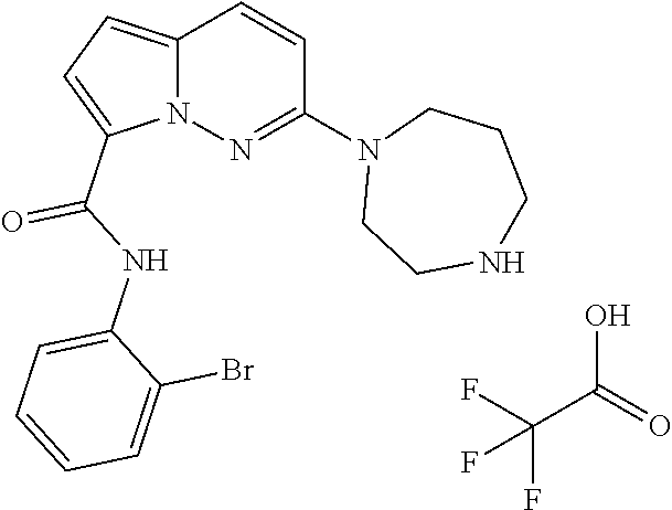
N12C(=CC=C1C(NC1=CC=CC=C1Br)=O)C=CC(N1CCNCCC1)=N2.FC(F)(C(O)=O)F
